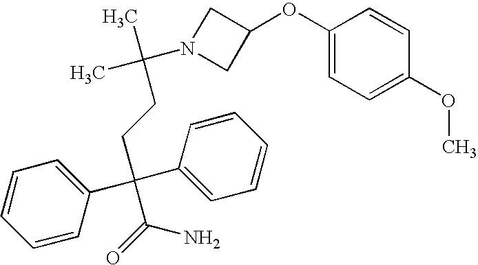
C1=CC(C(C2=CC=CC=C2)(CCC(C)(C)N2CC(OC3=CC=C(OC)C=C3)C2)C(=O)N)=CC=C1
